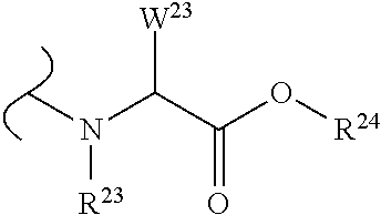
C(C(O[R24])=O)(N(C)[R23])[W23]
